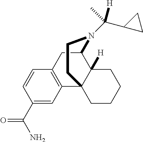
C1=CC(C(N)=O)=CC2=C1CC1C3([H])C2(CCCC3)CCN1C(C1CC1)(C)[H]
